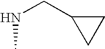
N(CC1CC1)C
